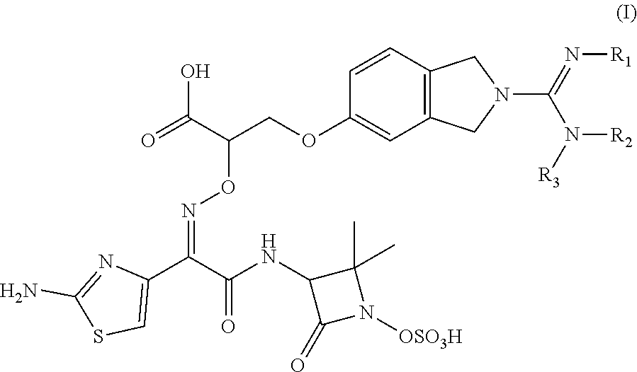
OC(C(COC1=CC2=C(C=C1)CN(C(N([R2])[R3])=N[R1])C2)ON=C(C(NC1C(=O)N([OSO3H])C1(C)C)=O)C1=CSC(N)=N1)=O
